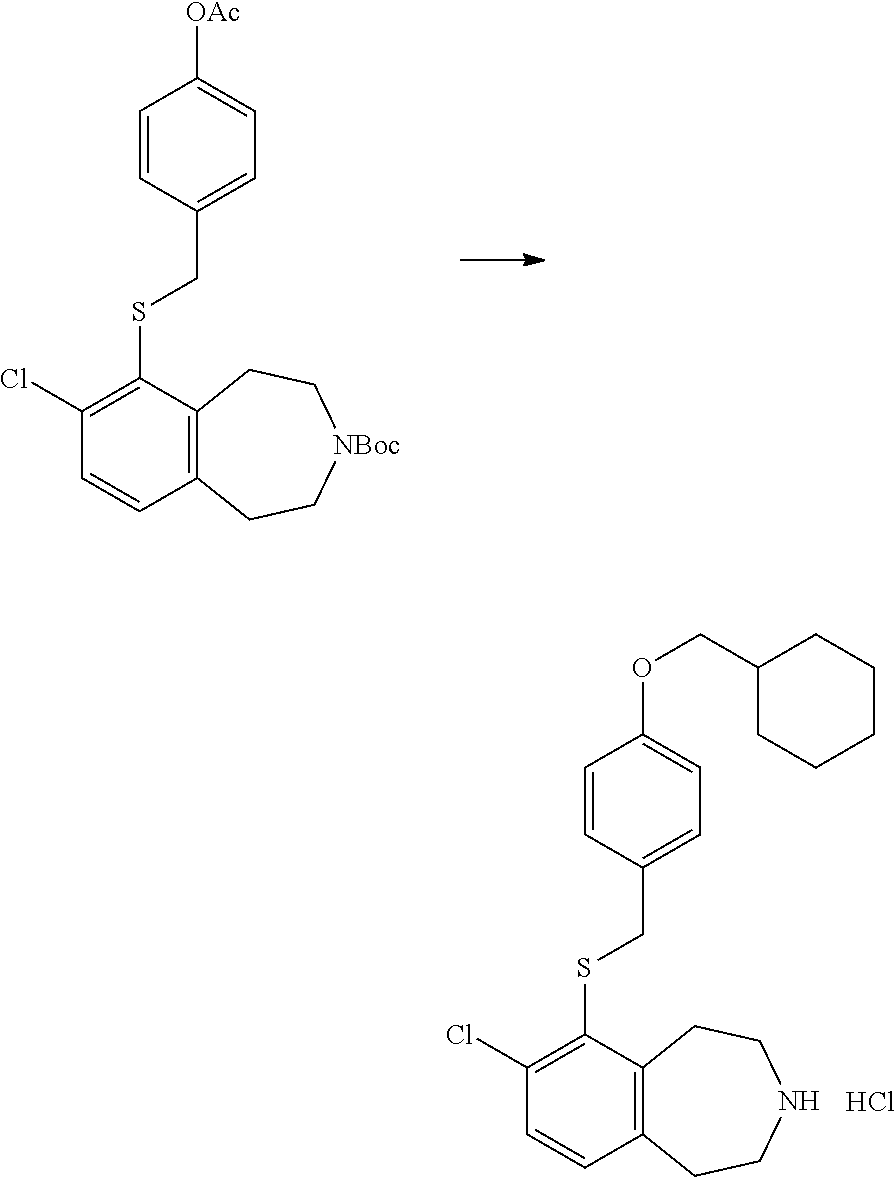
Cl.O(C1=CC=C(CSC2=C(Cl)C=CC3=C2CCNCC3)C=C1)CC1CCCCC1.[OAc]C1=CC=C(CSC2=C(Cl)C=CC3=C2CC[NBoc]CC3)C=C1
